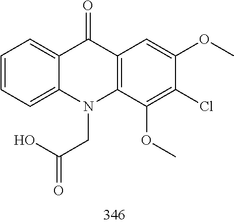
C1=CC=C2C(=C1)C(=O)C1=C(N2CC(=O)O)C(OC)=C(Cl)C(OC)=C1
